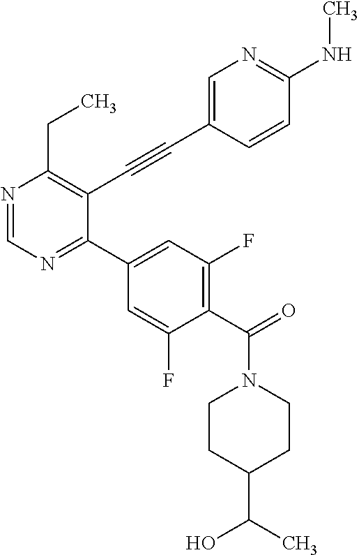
N1=CN=C(C2=CC(F)=C(C(=O)N3CCC(C(O)C)CC3)C(F)=C2)C(C#CC2=CN=C(NC)C=C2)=C1CC
